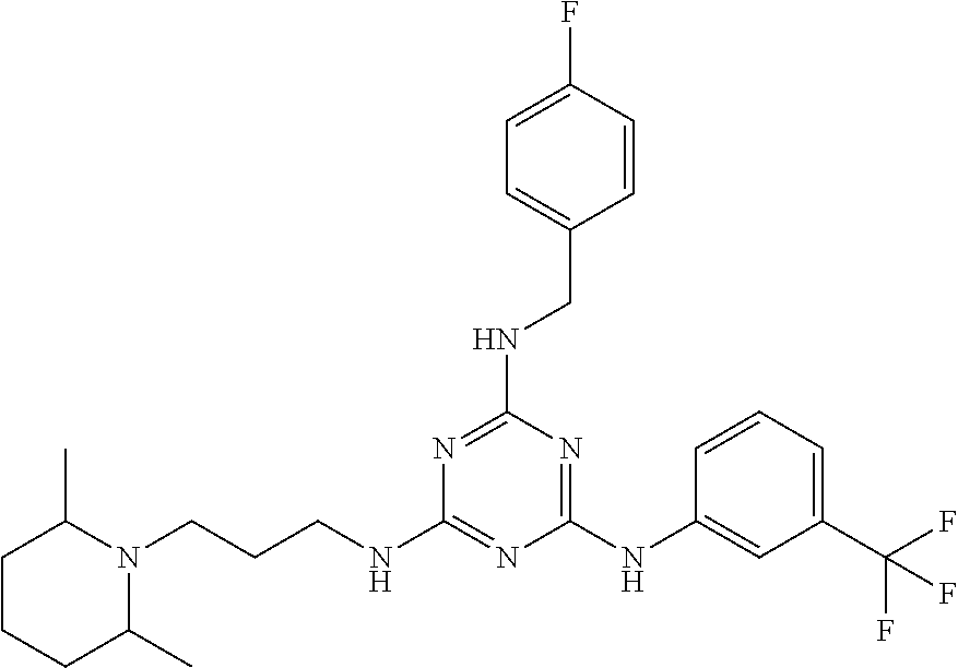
N1=C(NCC2=CC=C(F)C=C2)N=C(NC2=CC(C(F)(F)F)=CC=C2)N=C1NCCCN1C(C)CCCC1C
